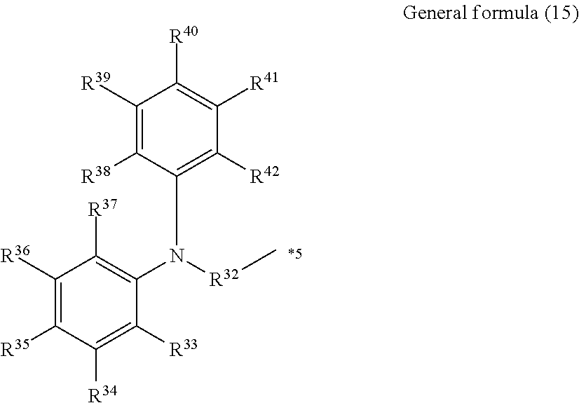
C1(N([R32]C)C2=C([R37])C([R36])=C([R35])C([R34])=C2[R33])=C([R42])C([R41])=C([R40])C([R39])=C1[R38]
